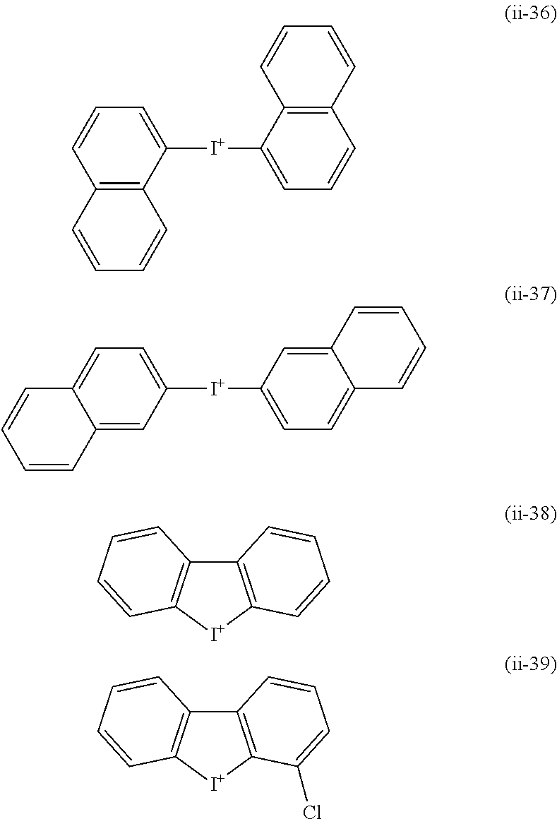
C1([I+]C2=CC=CC3=C2C=CC=C3)=CC=CC2=C1C=CC=C2.C1([I+]C2=CC=C3C(=C2)C=CC=C3)=CC=C2C(=C1)C=CC=C2.C12=C([I+]C3=C1C=CC=C3)C=CC=C2.C12=C([I+]C3=C1C=CC=C3Cl)C=CC=C2
